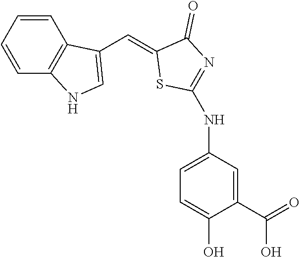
C1=CC2=C(C=C1)C(C=C1SC(NC3=CC=C(O)C(C(O)=O)=C3)=NC1=O)=CN2
